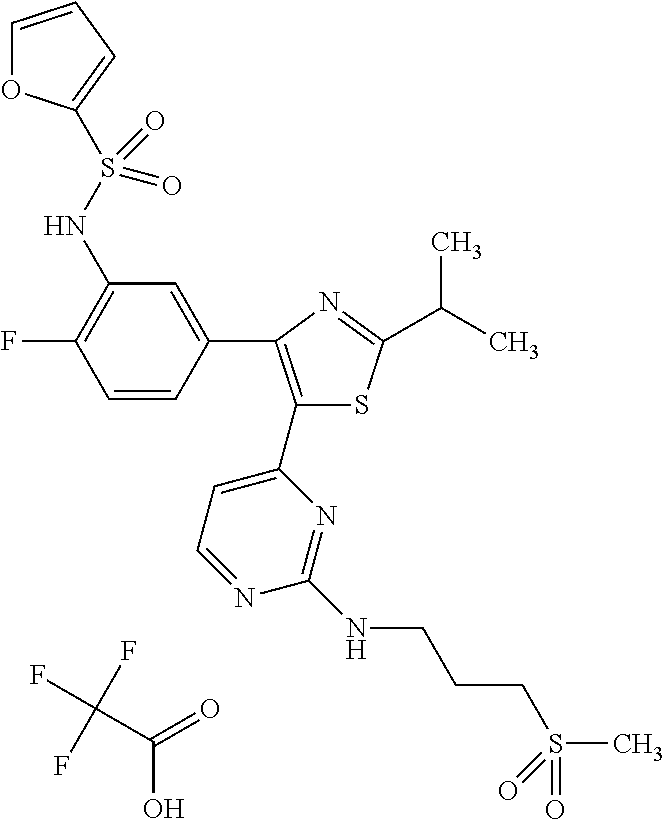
C(C(O)=O)(F)(F)F.C1(C2=C(C3=CC=NC(NCCCS(=O)(C)=O)=N3)SC(C(C)C)=N2)=CC(NS(=O)(=O)C2=CC=CO2)=C(F)C=C1
